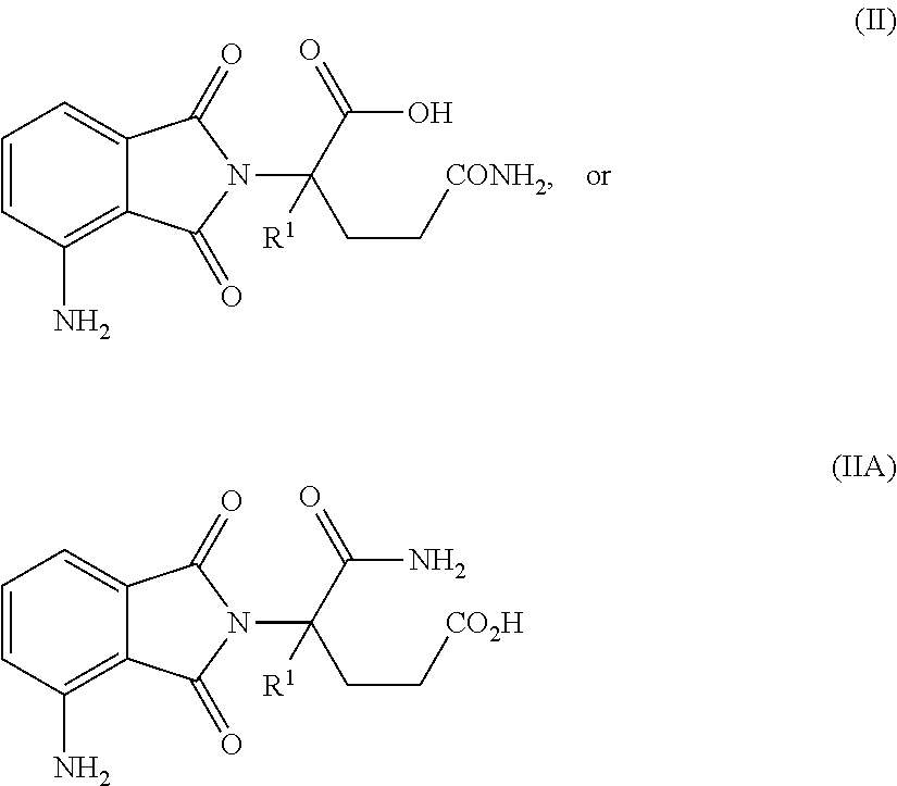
C1=CC(N)=C2C(=C1)C(=O)N(C(CC[CONH2])(C(O)=O)[R1])C2=O.C1=CC(N)=C2C(=C1)C(=O)N(C(CC[CO2H])(C(N)=O)[R1])C2=O
